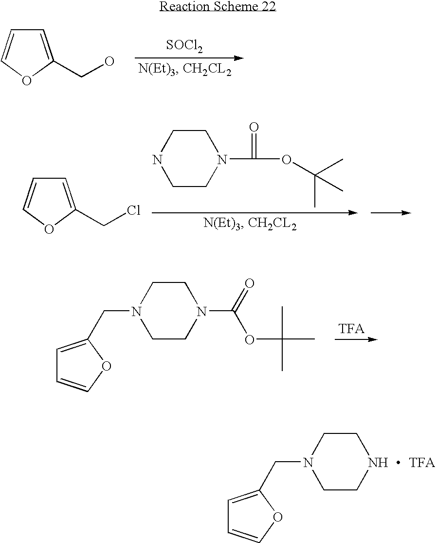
[SOCl2].C1=C(CO)OC=C1.C1NCCN(C(=O)OC(C)(C)C)C1.C1=C(CCl)OC=C1.C1=C(CN2CCN(C(=O)OC(C)(C)C)CC2)OC=C1.C1=C(CN2CCNCC2)OC=C1.[TFA]
